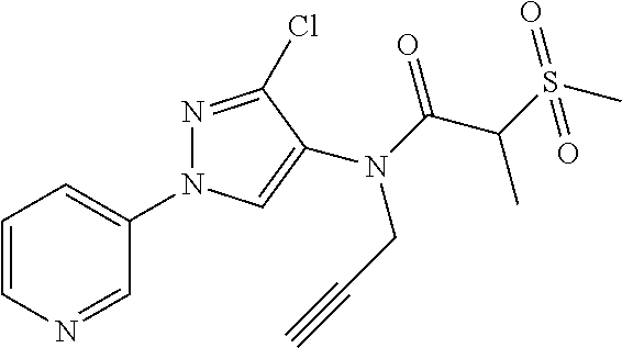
C1=CN=CC(N2N=C(Cl)C(N(CC#C)C(C(S(C)(=O)=O)C)=O)=C2)=C1
